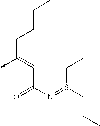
C(C(N=S(CCC)CCC)=O)=C(->C)CCCC
